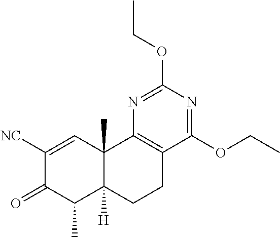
C1([NC])=CC2(C)C([H])(C(C)C1=O)CCC1=C2N=C(OCC)N=C1OCC
